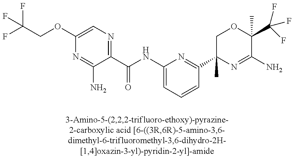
C1(OCC(F)(F)F)=CN=C(C(NC2=CC=CC(C3(C)N=C(N)C(C(F)(F)F)(C)OC3)=N2)=O)C(N)=N1
